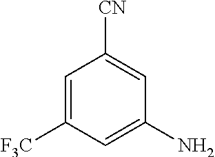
C1=C([F3C])C=C(N)C=C1[CN]
